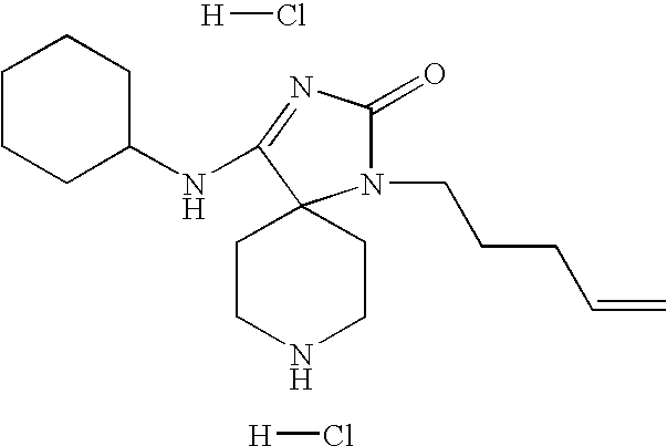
N1CCC2(CC1)N(CCCC=C)C(=O)N=C2NC1CCCCC1.Cl[H].Cl[H]
